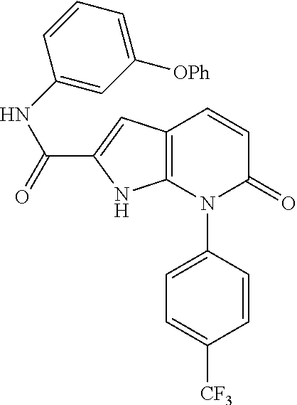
C12=C(C=C(C(=O)NC3=CC([OPh])=CC=C3)N1)C=CC(=O)N2C1=CC=C([CF3])C=C1
